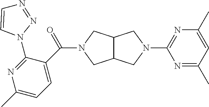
C12C(CN(C3=NC(C)=CC(C)=N3)C1)CN(C(=O)C1=CC=C(C)N=C1N1N=NC=C1)C2
